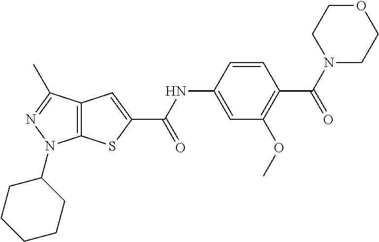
C1=C(NC(C2=CC3=C(S2)N(C2CCCCC2)N=C3C)=O)C=CC(C(=O)N2CCOCC2)=C1OC
